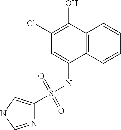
C12=C(C=CC=C1)C(NS(=O)(=O)C1=CNC=N1)=CC(Cl)=C2O
